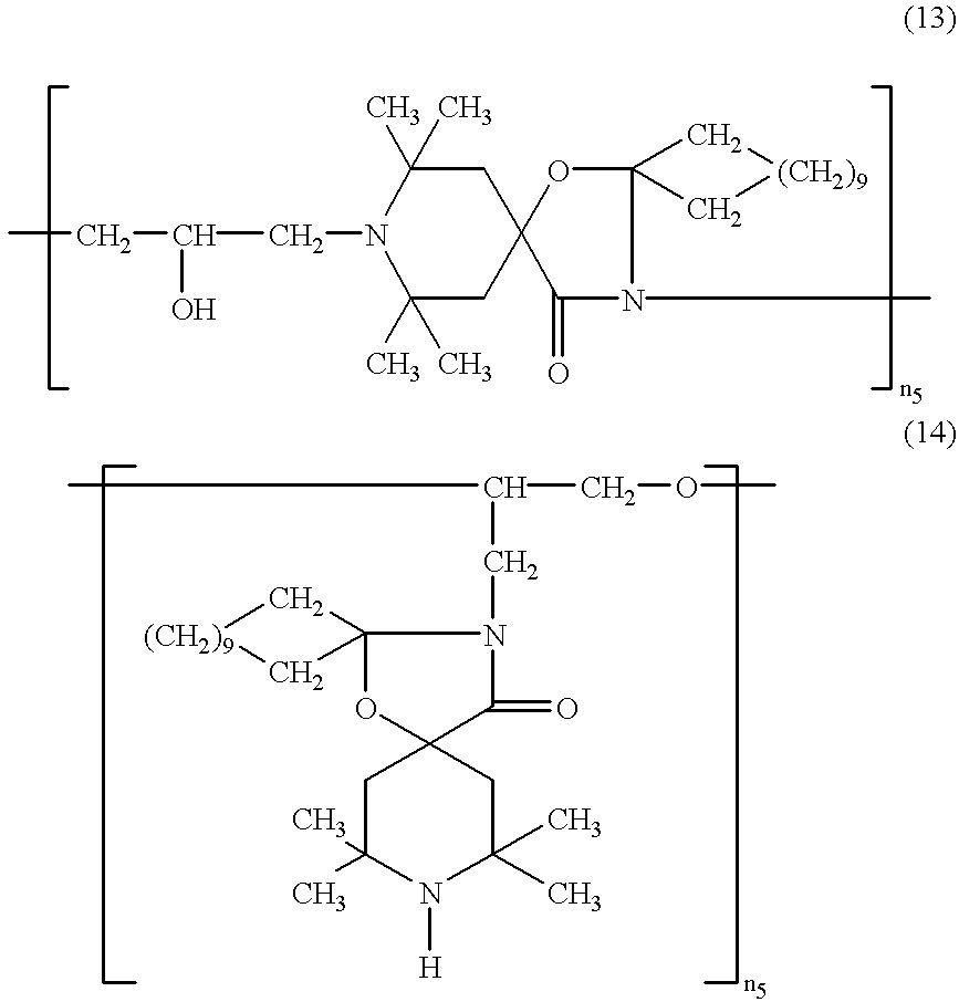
CCC(O)CN1C(C)(C)CC2(CC1(C)C)C(=O)N(C)C1(O2)C[(CH2)9]C1.[(CH2)9]1CC2(C1)OC1(C(=O)N2CC(C)COC)CC(C)(C)N([H])C(C)(C)C1
